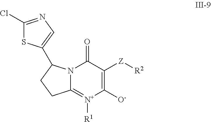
C1(Cl)=NC=C(C2N3C(=[N+]([R1])C([O-])=C([Z][R2])C3=O)CC2)S1
